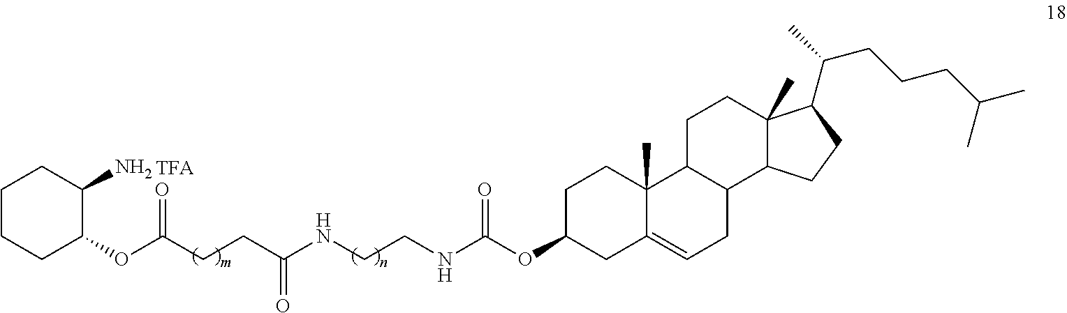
C1CCC(OC(CCC(NCCNC(OC2CC3=CCC4C(C3(C)CC2)CCC2(C)C4CCC2C(C)CCCC(C)C)=O)=O)=O)C(N)C1
